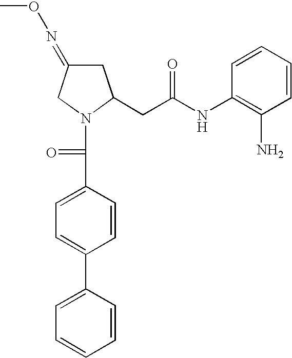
C1=C(C2=CC=C(C(=O)N3C(CC(NC4=C(N)C=CC=C4)=O)CC(=NOC)C3)C=C2)C=CC=C1
